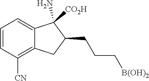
[B(OH)2]CCCC1C([CO2H])(N)C2=CC=CC([CN])=C2C1
